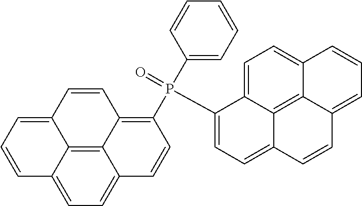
C12=C3C4=CC=C1C=CC(P(C1=CC=CC=C1)(=O)C1=CC=C5C6=C7C(=CC=C16)C=CC=C7C=C5)=C2C=CC3=CC=C4
